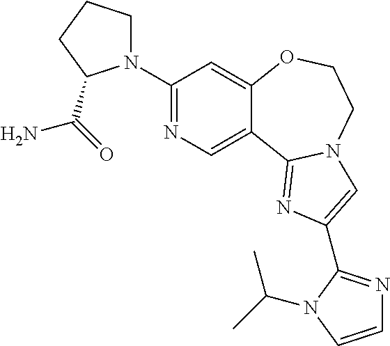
C1(N2CCCC2C(=O)N)=NC=C2C(=C1)OCCN1C2=NC(C2=NC=CN2C(C)C)=C1
